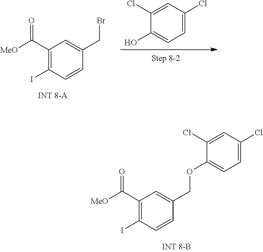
C1(C([MeO])=O)=C(I)C=CC(COC2=CC=C(Cl)C=C2Cl)=C1.OC1=CC=C(Cl)C=C1Cl.C1(C([MeO])=O)=C(I)C=CC(CBr)=C1
